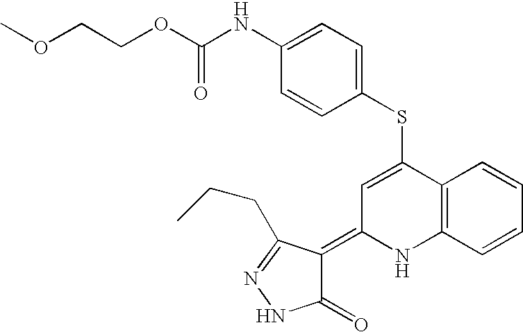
S(C1=CC(=C2C(=O)NN=C2CCC)NC2=C1C=CC=C2)C1=CC=C(NC(OCCOC)=O)C=C1
